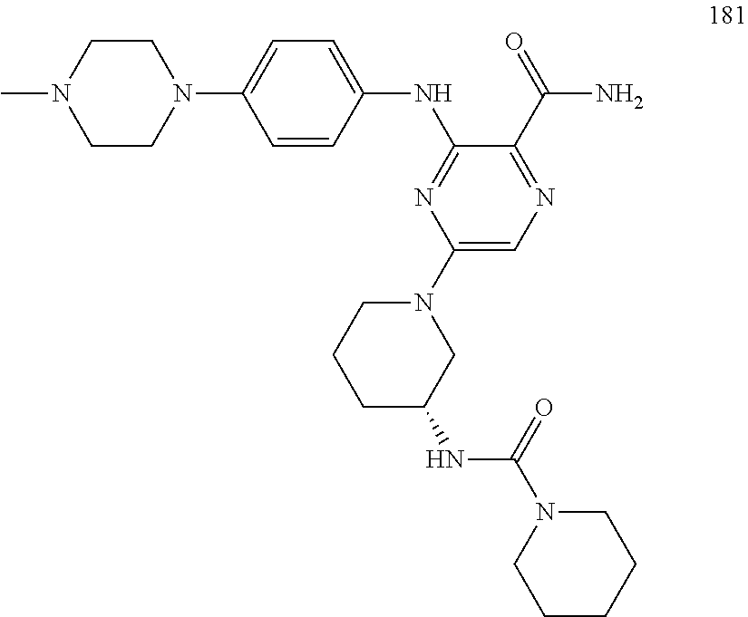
C1=CC(NC2=NC(N3CCCC(NC(N4CCCCC4)=O)C3)=CN=C2C(N)=O)=CC=C1N1CCN(C)CC1
